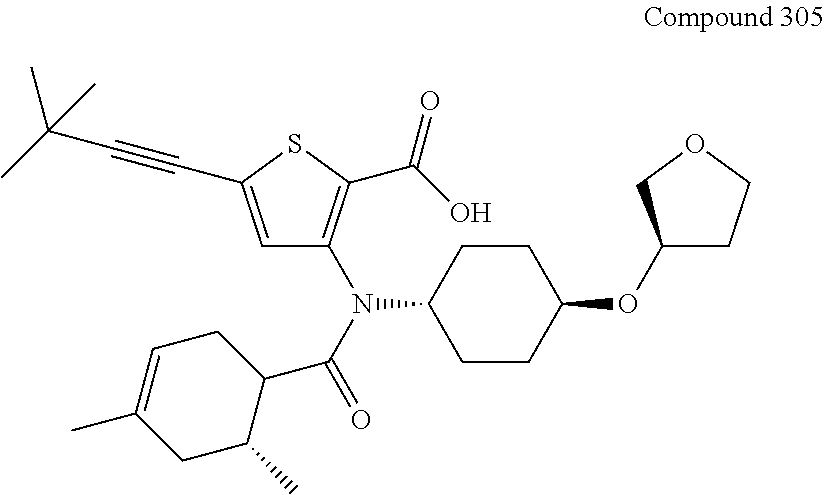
CC(C)(C#CC1=CC(N(C(=O)C2CC=C(C)CC2C)C2CCC(OC3CCOC3)CC2)=C(C(O)=O)S1)C
